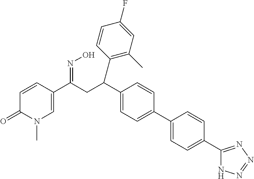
C1=CC(C(=NO)CC(C2=CC=C(C3=CC=C(C4=NN=NN4)C=C3)C=C2)C2=C(C)C=C(F)C=C2)=CN(C)C1=O
